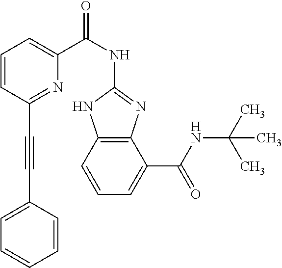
C12=C(C=CC=C1C(NC(C)(C)C)=O)NC(NC(C1=CC=CC(C#CC3=CC=CC=C3)=N1)=O)=N2
